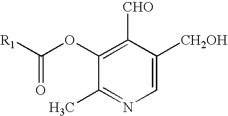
C1=C([CH2OH])C([CHO])=C(OC([R1])=O)C(C)=N1
